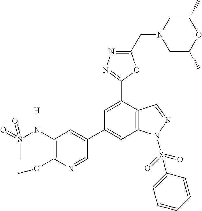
C1=C(C2=NN=C(CN3CC(C)OC(C)C3)O2)C2=C(C=C1C1=CC(N(S(C)(=O)=O)[H])=C(OC)N=C1)N(S(=O)(=O)C1=CC=CC=C1)N=C2
